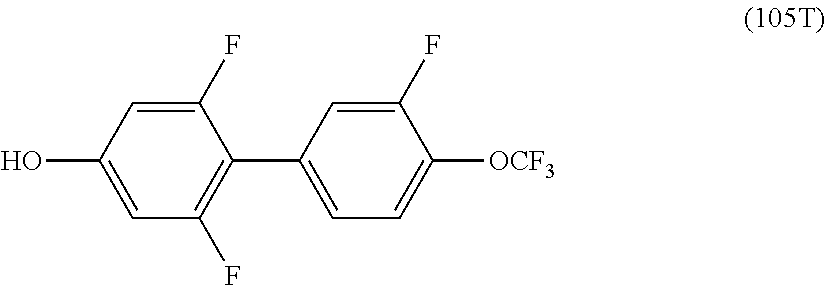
C1(F)=CC(O)=CC(F)=C1C1=CC=C([OCF3])C(F)=C1
